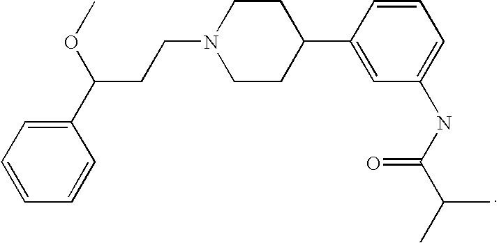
C1=CC=CC(C(CCN2CCC(C3=CC(NC(C(C)C)=O)=CC=C3)CC2)OC)=C1
